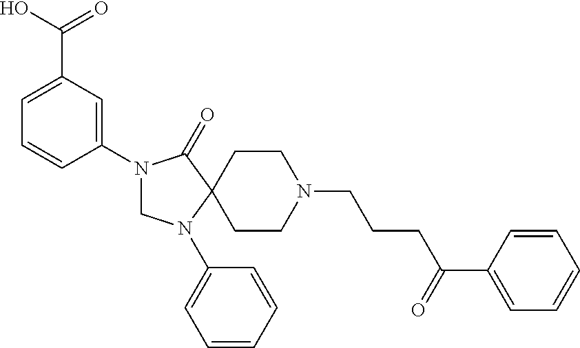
N1(C2=CC(C(O)=O)=CC=C2)CN(C2=CC=CC=C2)C2(C1=O)CCN(CCCC(=O)C1=CC=CC=C1)CC2
